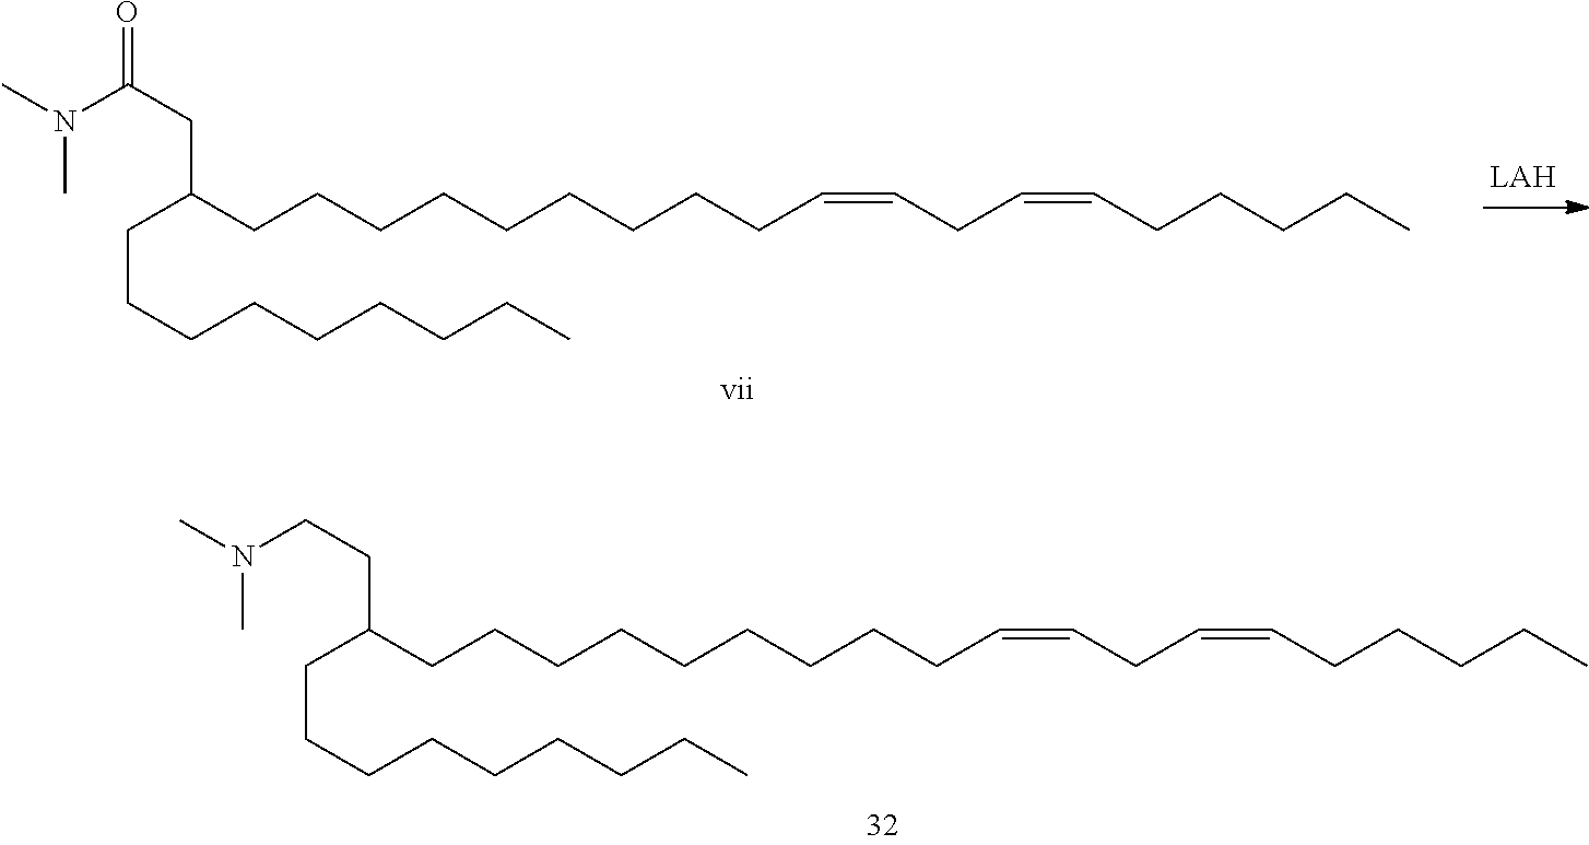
C(C(CCCCCCCCCC=CCC=CCCCCC)CCN(C)C)CCCCCCCC.C(C(CCCCCCCCCC=CCC=CCCCCC)CC(=O)N(C)C)CCCCCCCC
